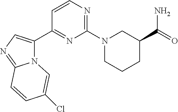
NC(C1CN(C2=NC=CC(C3=CN=C4N3C=C(Cl)C=C4)=N2)CCC1)=O
